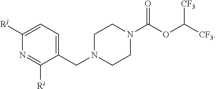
C1(CN2CCN(C(OC([CF3])[CF3])=O)CC2)=CC=C([Rj])N=C1[Ri]
